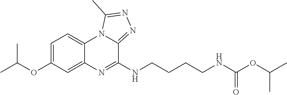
CC(OC1=CC=C2C(=C1)N=C(NCCCCNC(OC(C)C)=O)C1=NN=C(C)N21)C
